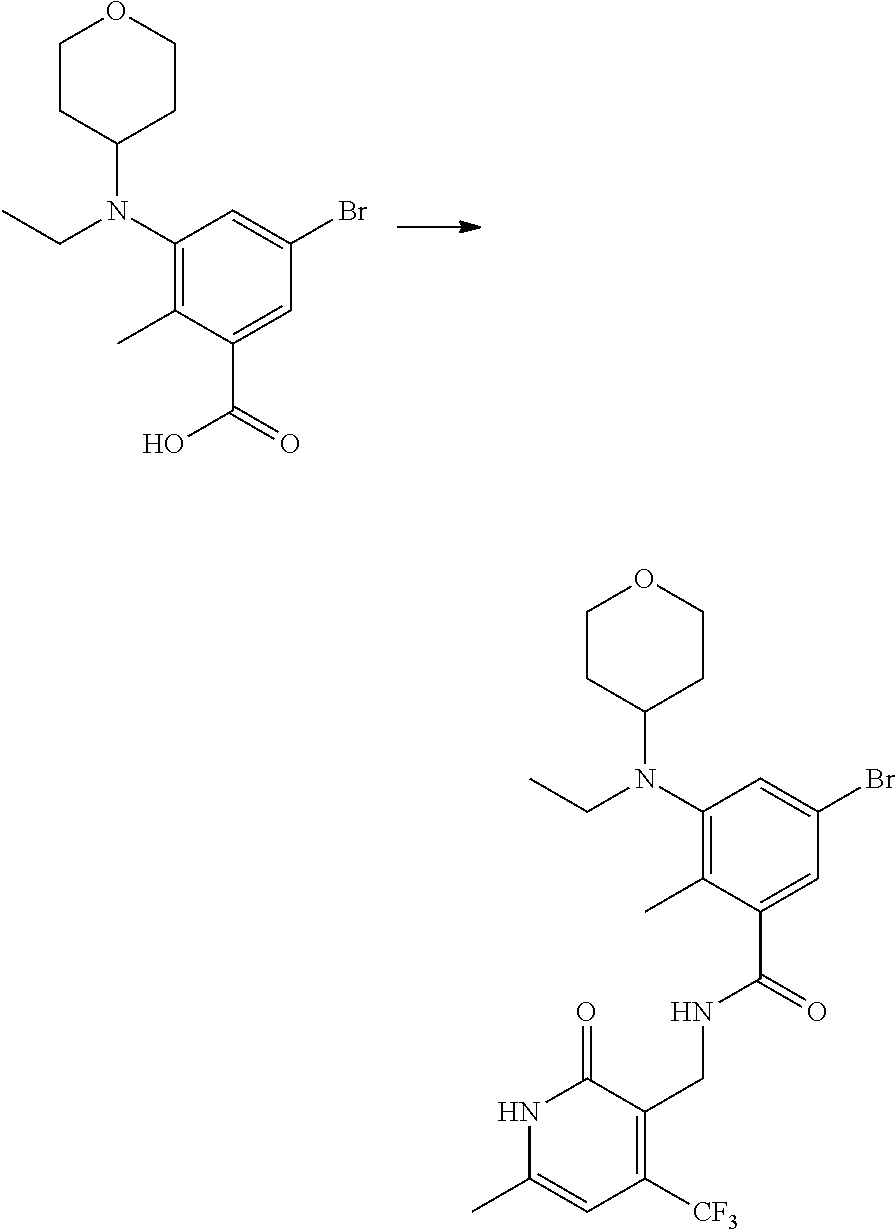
C1CC(N(C2=C(C)C(C(=O)O)=CC(Br)=C2)CC)CCO1.C1CC(N(C2=C(C)C(C(NCC3=C([CF3])C=C(C)NC3=O)=O)=CC(Br)=C2)CC)CCO1
